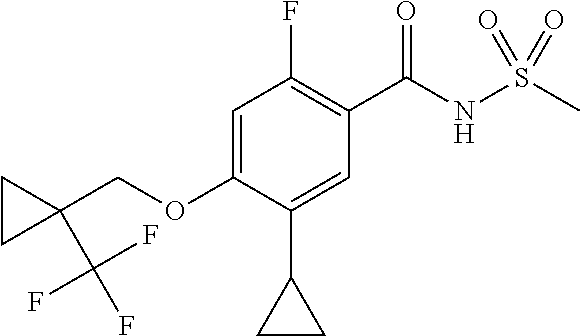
C1=C(OCC2(C(F)(F)F)CC2)C(C2CC2)=CC(C(NS(C)(=O)=O)=O)=C1F
